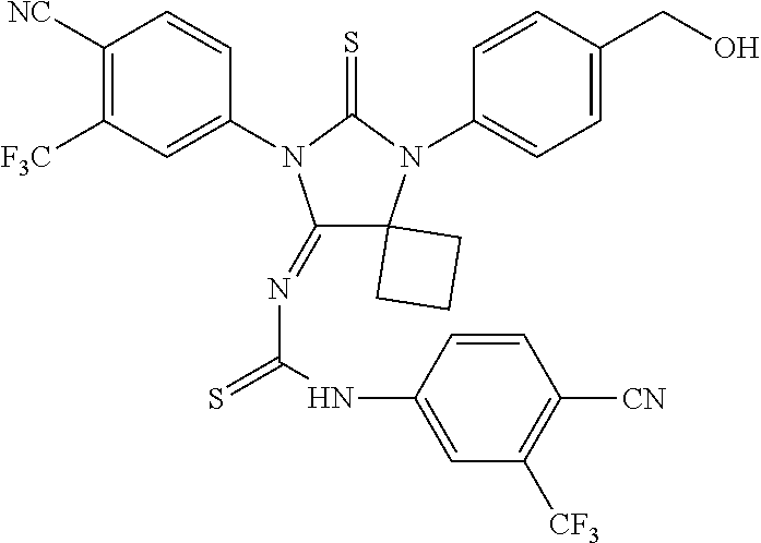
C1([NC])=C([F3C])C=C(N2C(=NC(=S)NC3=CC([CF3])=C([CN])C=C3)C3(N(C4=CC=C(CO)C=C4)C2=S)CCC3)C=C1
